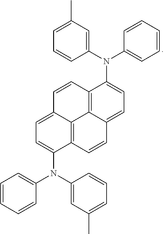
C12=C3C(=CC=C1N(C1=CC(C)=CC=C1)C1=CC=CC=C1)C=CC1=C3C(=CC=C1N(C1=CC(C)=CC=C1)C1=CC=CC=C1)C=C2
